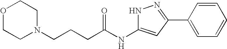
C(NC1=CC(C2=CC=CC=C2)=NN1)(=O)CCCN1CCOCC1
